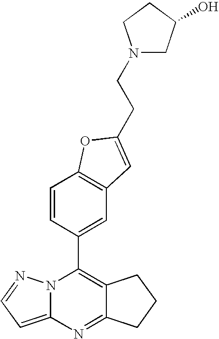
N12C(=CC=N1)N=C1C(=C2C2=CC3=C(C=C2)OC(CCN2CC(O)CC2)=C3)CCC1
